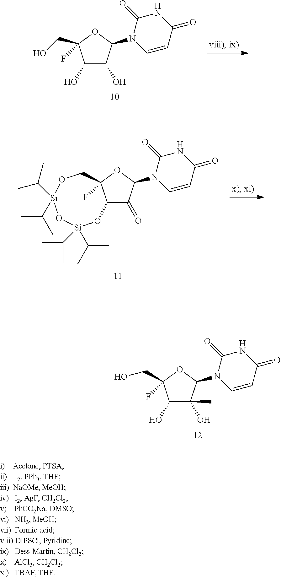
C1(O)C(O)C(N2C=CC(=O)NC2=O)OC1(CO)F.C12C(=O)C(N3C=CC(=O)NC3=O)OC1(F)CO[Si](C(C)C)(C(C)C)O[Si](C(C)C)(C(C)C)O2.C1(O)C(O)(C)C(N2C=CC(=O)NC2=O)OC1(CO)F
